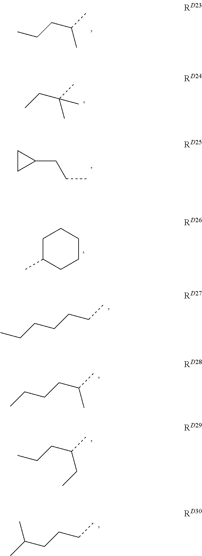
C(C)(C)CCC.C(C)(C)(CC)C.C1CC1CCC.C1C(C)CCCC1.CCCCCCC.CCCCC(C)C.CCCC(C)CC.CC(CCCC)C
